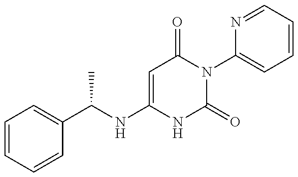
C1=CC=CC(C(NC2=CC(=O)N(C3=CC=CC=N3)C(=O)N2)C)=C1
